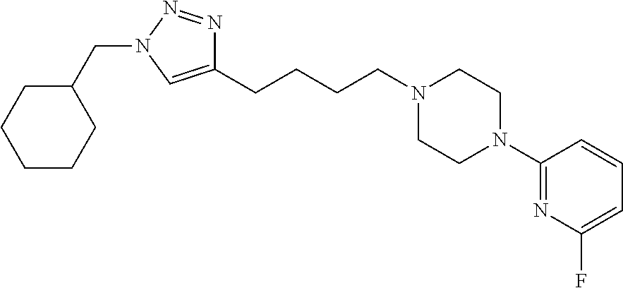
C1(CCCCN2CCN(C3=NC(F)=CC=C3)CC2)=CN(CC2CCCCC2)N=N1
